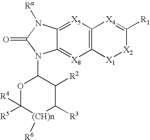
C12=[X5]C3=C([X8]=C1N(C1OC([R5])([R4])[(CH)n]([R6])C([R3])C1[R2])C(=O)N2[Ra])[X1][X2]C([R1])=[X4]3
